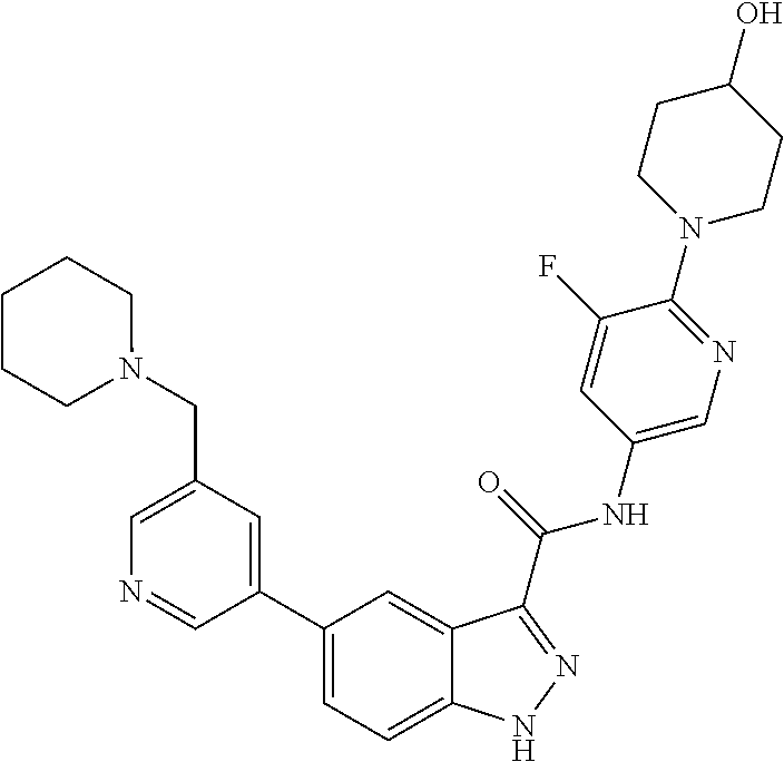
C1(CN2CCCCC2)=CN=CC(C2=CC=C3C(=C2)C(C(NC2=CN=C(N4CCC(O)CC4)C(F)=C2)=O)=NN3)=C1
